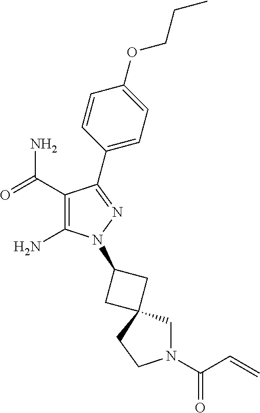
C1(C(=O)N)=C(N)N(C2CC3(C2)CN(C(C=C)=O)CC3)N=C1C1=CC=C(OCCC)C=C1
